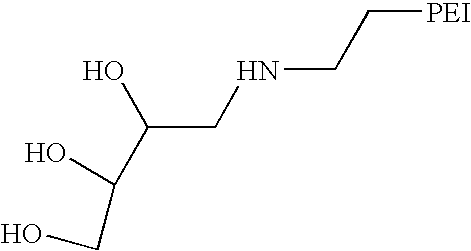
N(CC[PEI])CC(O)C(CO)O
